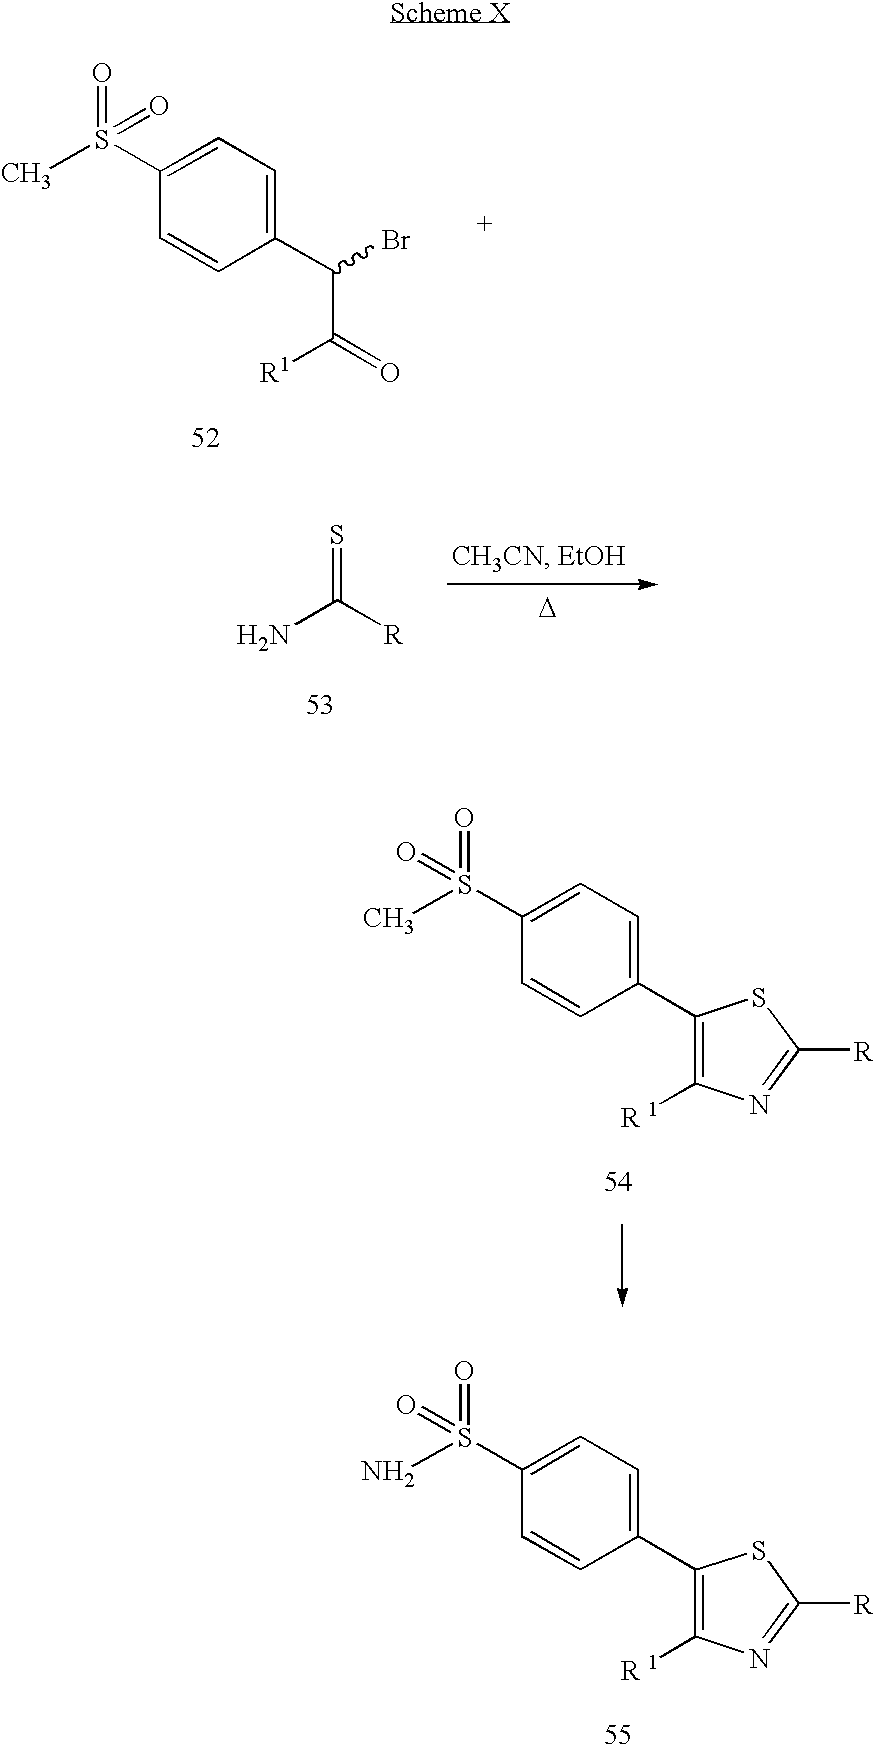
C1(C(Br)C(=O)[R1])=CC=C(S(C)(=O)=O)C=C1.S=C([R])N.[D].C1(C2=C([R 1])N=C([R])S2)=CC=C(S(C)(=O)=O)C=C1.C1(C2=C([R 1])N=C([R])S2)=CC=C(S(N)(=O)=O)C=C1
